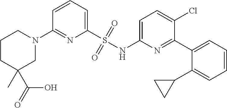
C1CC(C)(C(O)=O)CN(C2=NC(S(NC3=CC=C(Cl)C(C4=CC=CC=C4C4CC4)=N3)(=O)=O)=CC=C2)C1
